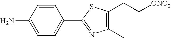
C1(C2=NC(C)=C(CC[ONO2])S2)=CC=C(N)C=C1
